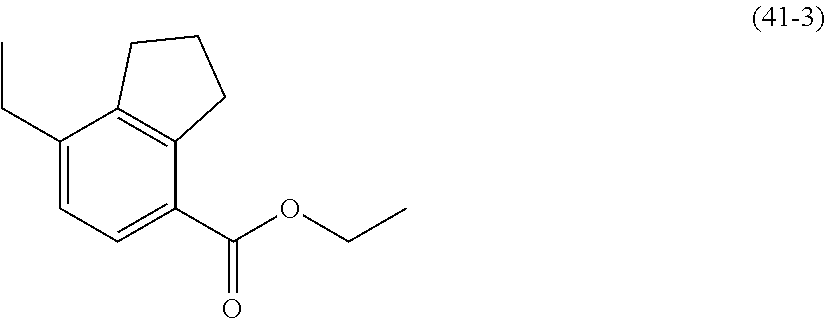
C1(CC)=CC=C(C(OCC)=O)C2=C1CCC2
